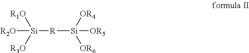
[R]([Si]([R1O])([R3O])[R2O])[Si]([OR4])([OR6])[OR5]
